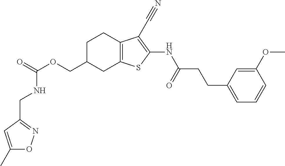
C(OCC1CC2=C(CC1)C(C#N)=C(NC(CCC1=CC=CC(OC)=C1)=O)S2)(=O)NCC1=NOC(C)=C1
